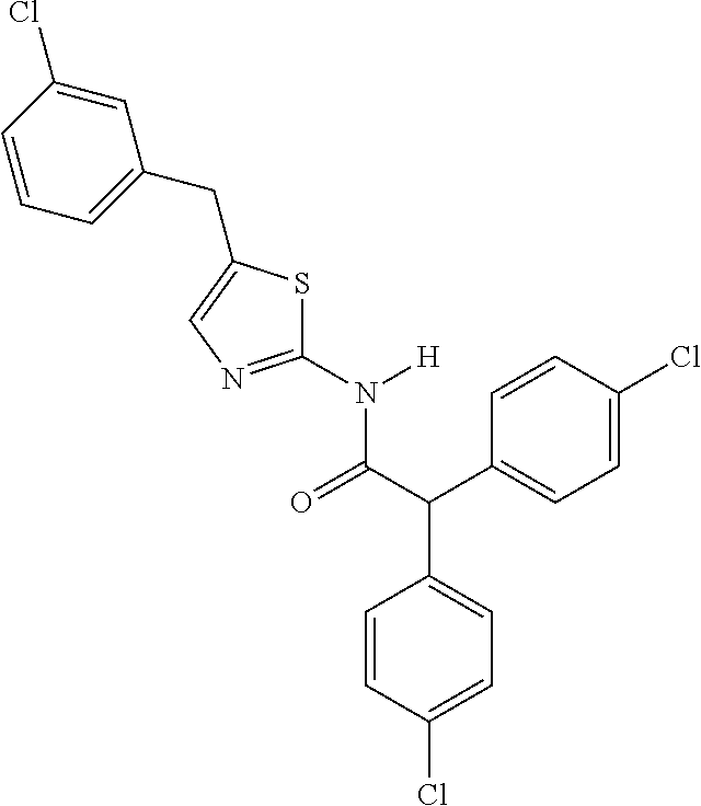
C1=CC(Cl)=CC=C1C(C(=O)N(C1=NC=C(CC2=CC=CC(Cl)=C2)S1)[H])C1=CC=C(Cl)C=C1
